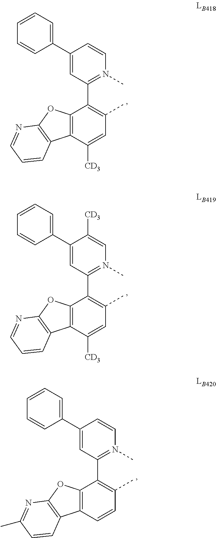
C1([CD3])=CC(C)=C(C2=N(C)C=CC(C3=CC=CC=C3)=C2)C2=C1C1=C(O2)N=CC=C1.C1([CD3])=CC(C)=C(C2=N(C)C=C([CD3])C(C3=CC=CC=C3)=C2)C2=C1C1=C(O2)N=CC=C1.C1=CC(C)=C(C2=N(C)C=CC(C3=CC=CC=C3)=C2)C2=C1C1=C(O2)N=C(C)C=C1
